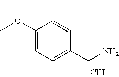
C1(OC)=CC=C(CN)C=C1C.Cl
